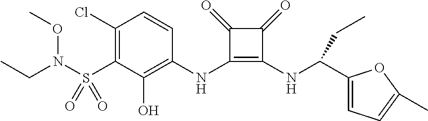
C1(Cl)=C(S(=O)(=O)N(CC)OC)C(O)=C(NC2=C(NC(C3=CC=C(C)O3)CC)C(=O)C2=O)C=C1
